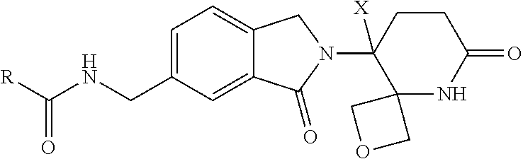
C1=C(CNC([R])=O)C=C2C(=C1)CN(C1([X])C3(NC(=O)CC1)COC3)C2=O
